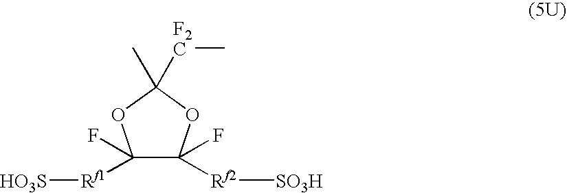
C1(F)([Rf1][HO3S])C(F)([Rf2][SO3H])OC(C)([F2C]C)O1
